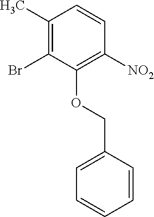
C1(C)=C(Br)C(OCC2=CC=CC=C2)=C([NO2])C=C1
